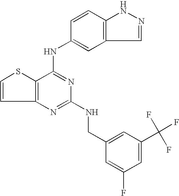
C12=C(C(NC3=CC4=C(C=C3)NN=C4)=NC(NCC3=CC(C(F)(F)F)=CC(F)=C3)=N1)SC=C2
